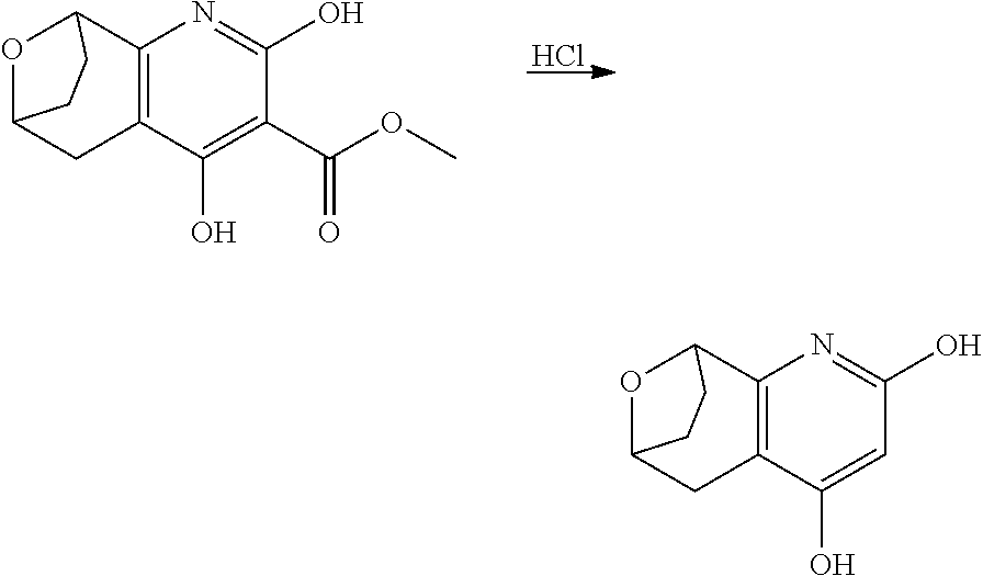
O1C2CC3=C(C1CC2)N=C(O)C(C(=O)OC)=C3O.Cl.O1C2CC3=C(C1CC2)N=C(O)C=C3O
